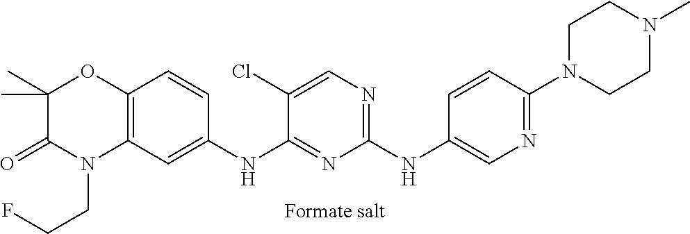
C1(NC2=CN=C(N3CCN(C)CC3)C=C2)=NC=C(Cl)C(NC2=CC3=C(C=C2)OC(C)(C)C(=O)N3CCF)=N1
